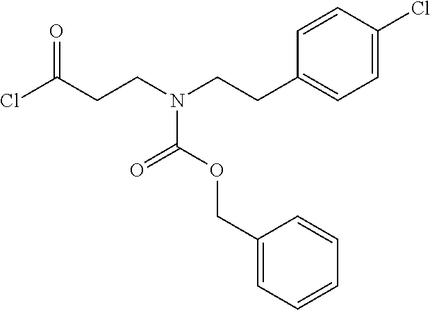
ClC(CCN(CCC1=CC=C(Cl)C=C1)C(=O)OCC1=CC=CC=C1)=O
